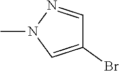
C1(Br)=CN(C)N=C1
